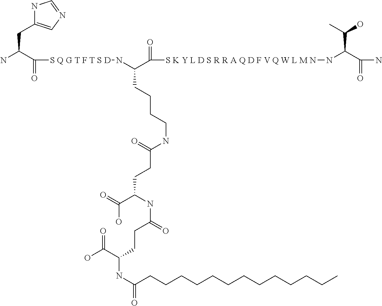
N1C(CC(N)C([S Q G T F T S D]NC(C(=O)[S K Y L D S R R A Q D F V Q W L M N]NC(C(N)=O)C(O)C)CCCCNC(CCC(C(=O)O)NC(=O)CCC(C(=O)O)NC(CCCCCCCCCCCCC)=O)=O)=O)=CN=C1
